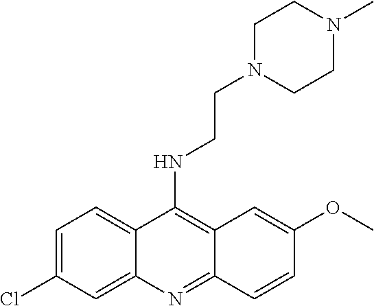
C1=C(Cl)C=C2C(=C1)C(NCCN1CCN(C)CC1)=C1C(=N2)C=CC(OC)=C1
